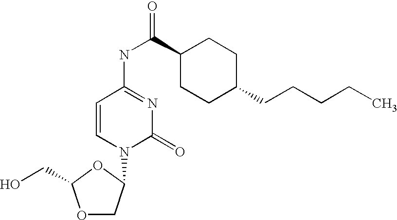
O1CC(N2C(=O)N=C(NC(=O)C3CCC(CCCCC)CC3)C=C2)OC1CO
